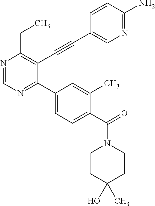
N1=CN=C(C2=CC=C(C(=O)N3CCC(O)(C)CC3)C(C)=C2)C(C#CC2=CN=C(N)C=C2)=C1CC
